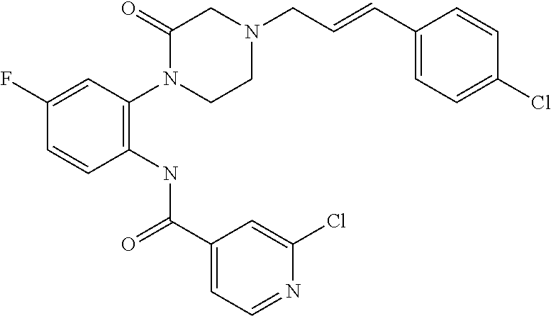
C1(N2CCN(CC=CC3=CC=C(Cl)C=C3)CC2=O)=C(NC(C2=CC=NC(Cl)=C2)=O)C=CC(F)=C1
